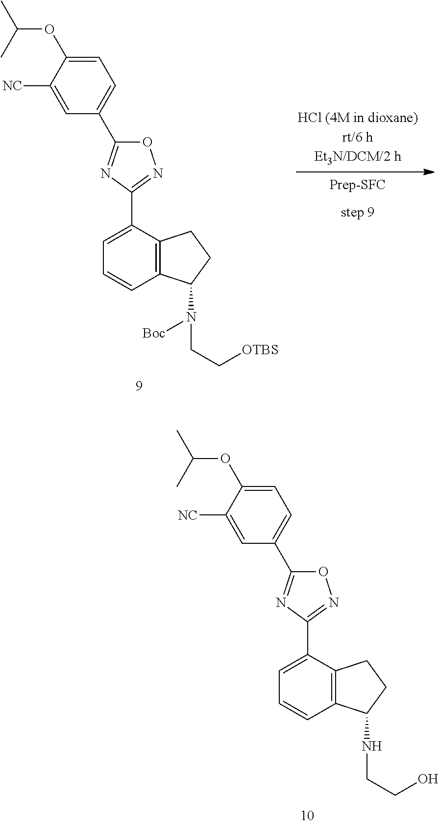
C1=C(C2=NOC(C3=CC=C(OC(C)C)C([NC])=C3)=N2)C2=C(C=C1)C(NCCO)CC2.C1=C(C2=NOC(C3=CC=C(OC(C)C)C([NC])=C3)=N2)C2=C(C=C1)C(N([Boc])CC[OTBS])CC2
